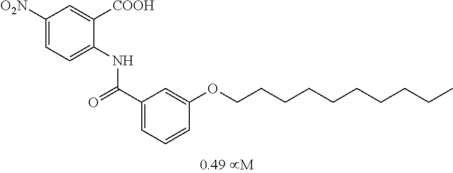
C1([O2N])=CC=C(NC(C2=CC=CC(OCCCCCCCCCC)=C2)=O)C([COOH])=C1
